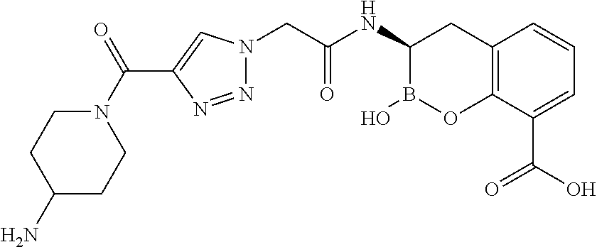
C12=C(C(C(=O)O)=CC=C1)OB(O)C(NC(=O)CN1N=NC(C(=O)N3CCC(N)CC3)=C1)C2
